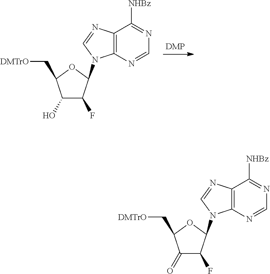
C12=C(N=CN=C1[NHBz])N(C1C(F)C(O)C(C[DMTrO])O1)C=N2.C12=C(N=CN=C1[NHBz])N(C1C(F)C(=O)C(C[DMTrO])O1)C=N2
